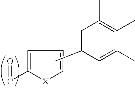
C1=C(C=O)[X]C=C1.CC1=CC(C)=C(C)C(C)=C1
